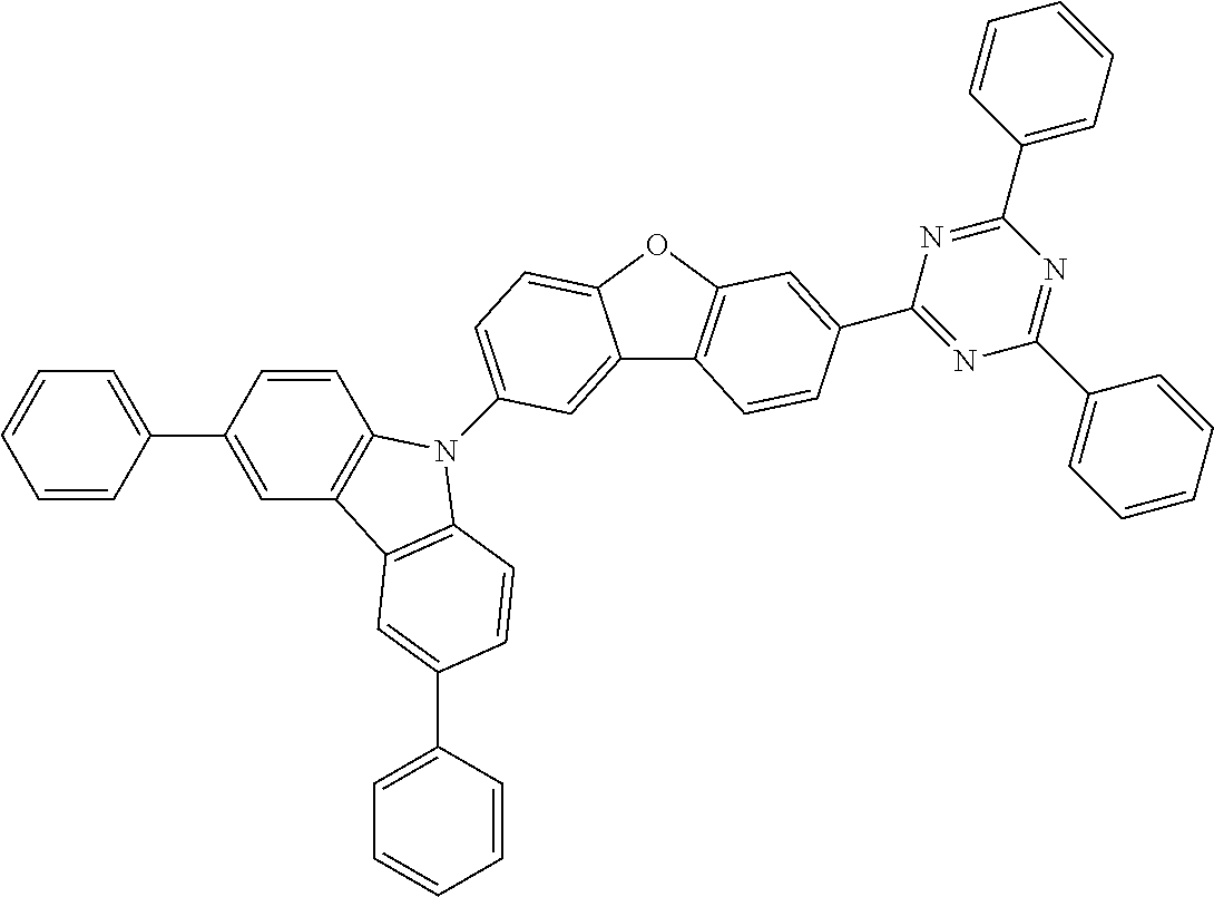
C12=CC(N3C4=C(C=C(C5=CC=CC=C5)C=C4)C4=C3C=CC(C3=CC=CC=C3)=C4)=CC=C1OC1=C2C=CC(C2=NC(C3=CC=CC=C3)=NC(C3=CC=CC=C3)=N2)=C1
